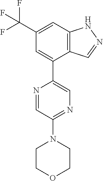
C12=C(C=C(C(F)(F)F)C=C1C1=CN=C(N3CCOCC3)C=N1)NN=C2
